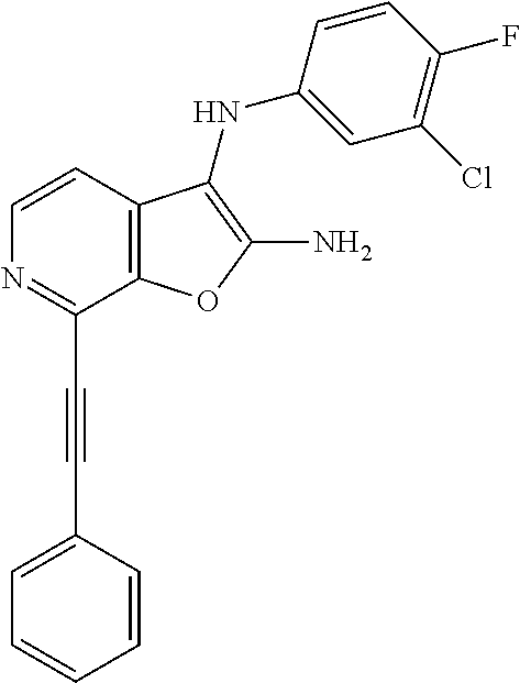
C1=CC2=C(C(C#CC3=CC=CC=C3)=N1)OC(N)=C2NC1=CC(Cl)=C(F)C=C1
